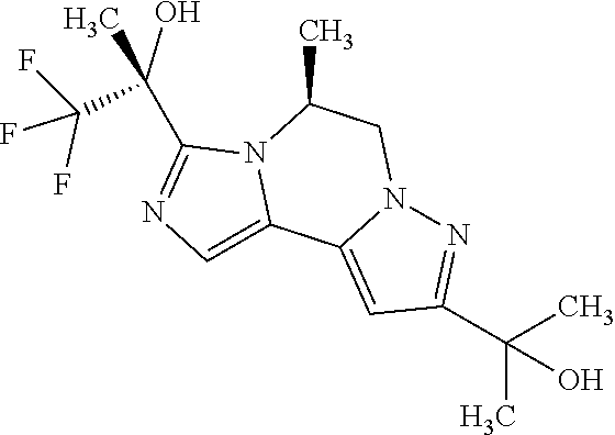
FC(F)(F)C(C)(C1=NC=C2N1C(C)CN1C2=CC(C(C)(C)O)=N1)O
